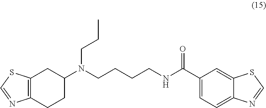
C12=C(CCC(N(CCCCNC(C3=CC=C4C(=C3)SC=N4)=O)CCC)C1)N=CS2
